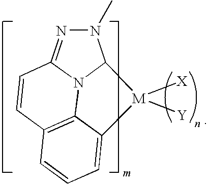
N1(C)N=C2N3C1[M]([X])([Y])C1=CC=CC(=C31)C=C2
